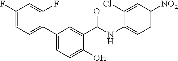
C1(C2=CC=C(F)C=C2F)=CC=C(O)C(C(NC2=CC=C([NO2])C=C2Cl)=O)=C1
